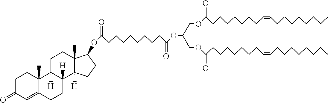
C(OC1C2(C)C([H])(CC1)C1([H])C([H])(CC2)C2(C)C(=CC(=O)CC2)CC1)(CCCCCCCCC(OC(COC(CCCCCCCC=CCCCCCCCC)=O)COC(CCCCCCCC=CCCCCCCCC)=O)=O)=O
